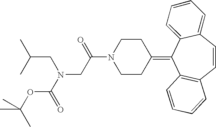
O(C(N(CC(N1CCC(=C2C3=C(C=CC4=CC=CC=C24)C=CC=C3)CC1)=O)CC(C)C)=O)C(C)(C)C
